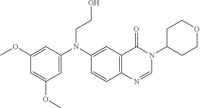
C1(OC)=CC(N(C2=CC3=C(C=C2)N=CN(C2CCOCC2)C3=O)CCO)=CC(OC)=C1
